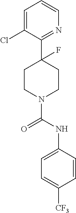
C1=C(Cl)C(C2(F)CCN(C(NC3=CC=C([CF3])C=C3)=O)CC2)=NC=C1
